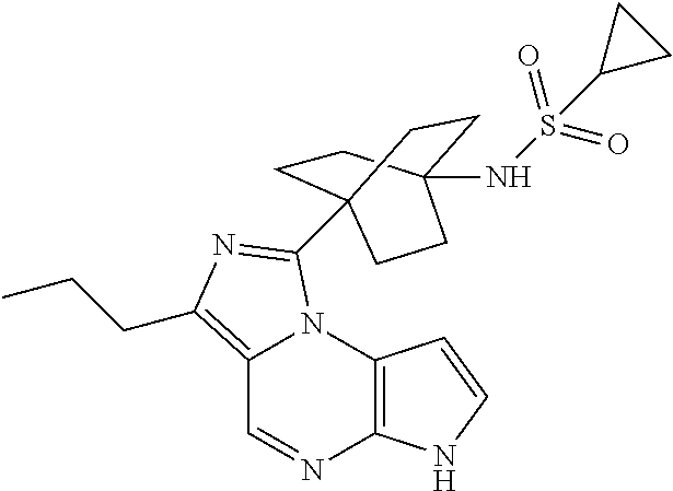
C12=C(CCC)N=C(C34CCC(NS(C5CC5)(=O)=O)(CC3)CC4)N1C1=C(N=C2)NC=C1
